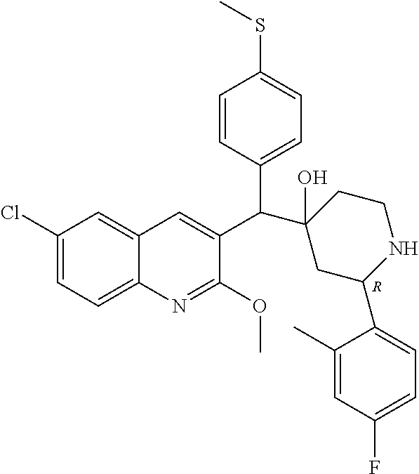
[R].C1(Cl)=CC=C2C(=C1)C=C(C(C1(O)CC(C3=CC=C(F)C=C3C)NCC1)C1=CC=C(SC)C=C1)C(OC)=N2
